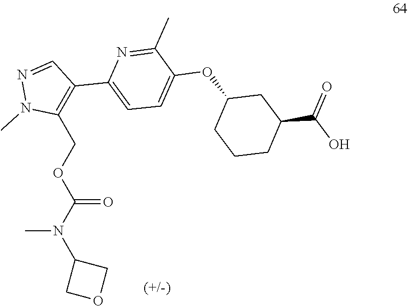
CN(C1COC1)C(=O)OCC1=C(C2=CC=C(OC3CCCC(C(=O)O)C3)C(C)=N2)C=NN1C
